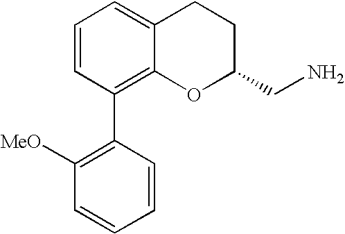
C1=CC(C2=C([MeO])C=CC=C2)=C2C(=C1)CCC(CN)O2
